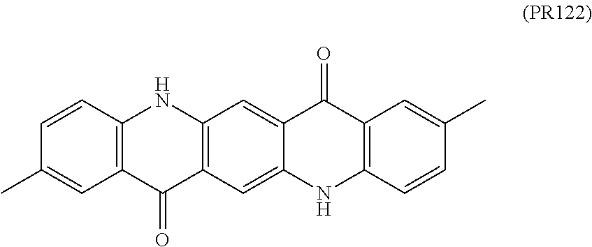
C12=C(C(=O)C3=C(N1)C=C1C(=C3)NC3=C(C1=O)C=C(C)C=C3)C=C(C)C=C2
